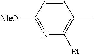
C1([MeO])=NC([Et])=C(C)C=C1
